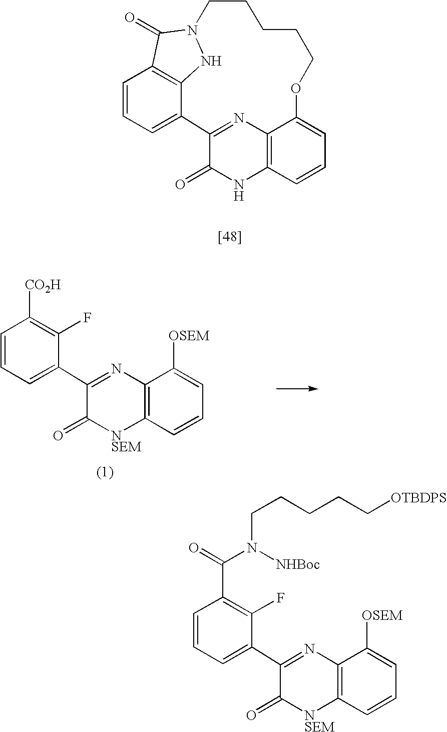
C12=NC3=C(NC1=O)C=CC=C3OCCCCCN1NC3=C(C=CC=C23)C1=O.C1(C2=CC=CC([CO2H])=C2F)=NC2=C([NSEM]C1=O)C=CC=C2[OSEM].C1(C2=CC=CC(C(=O)N([NHBoc])CCCCC[OTBDPS])=C2F)=NC2=C([NSEM]C1=O)C=CC=C2[OSEM]
